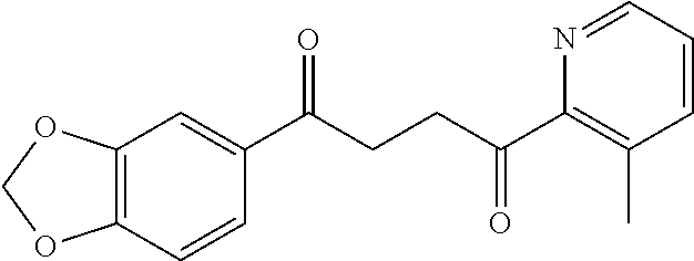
C1(C(CCC(C2=C(C)C=CC=N2)=O)=O)=CC2=C(C=C1)OCO2
